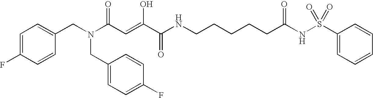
C1=C(F)C=CC(CN(C(C=C(C(NCCCCCC(NS(C2=CC=CC=C2)(=O)=O)=O)=O)O)=O)CC2=CC=C(F)C=C2)=C1
